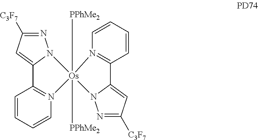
N1=C([C3F7])C=C2N1[Os]1([PPhMe2])([PPhMe2])(N3=C2C=CC=C3)N2=C(C=CC=C2)C2=CC([C3F7])=NN21
